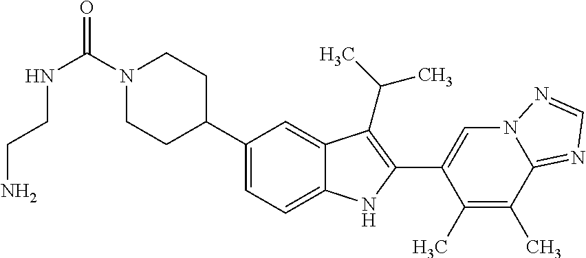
C(=O)(N1CCC(C2=CC=C3C(=C2)C(C(C)C)=C(C2=CN4C(=NC=N4)C(C)=C2C)N3)CC1)NCCN
